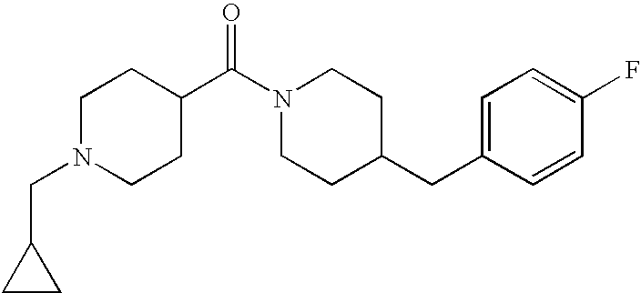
C1N(CC2CC2)CCC(C(N2CCC(CC3=CC=C(F)C=C3)CC2)=O)C1
